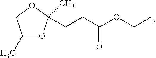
C1(C)OC(CCC(OCC)=O)(C)OC1
